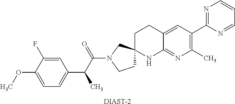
C1=C(OC)C(F)=CC(C(C(N2CCC3(C2)CCC2=CC(C4=NC=CC=N4)=C(C)N=C2N3)=O)C)=C1.[DIAST-2]
